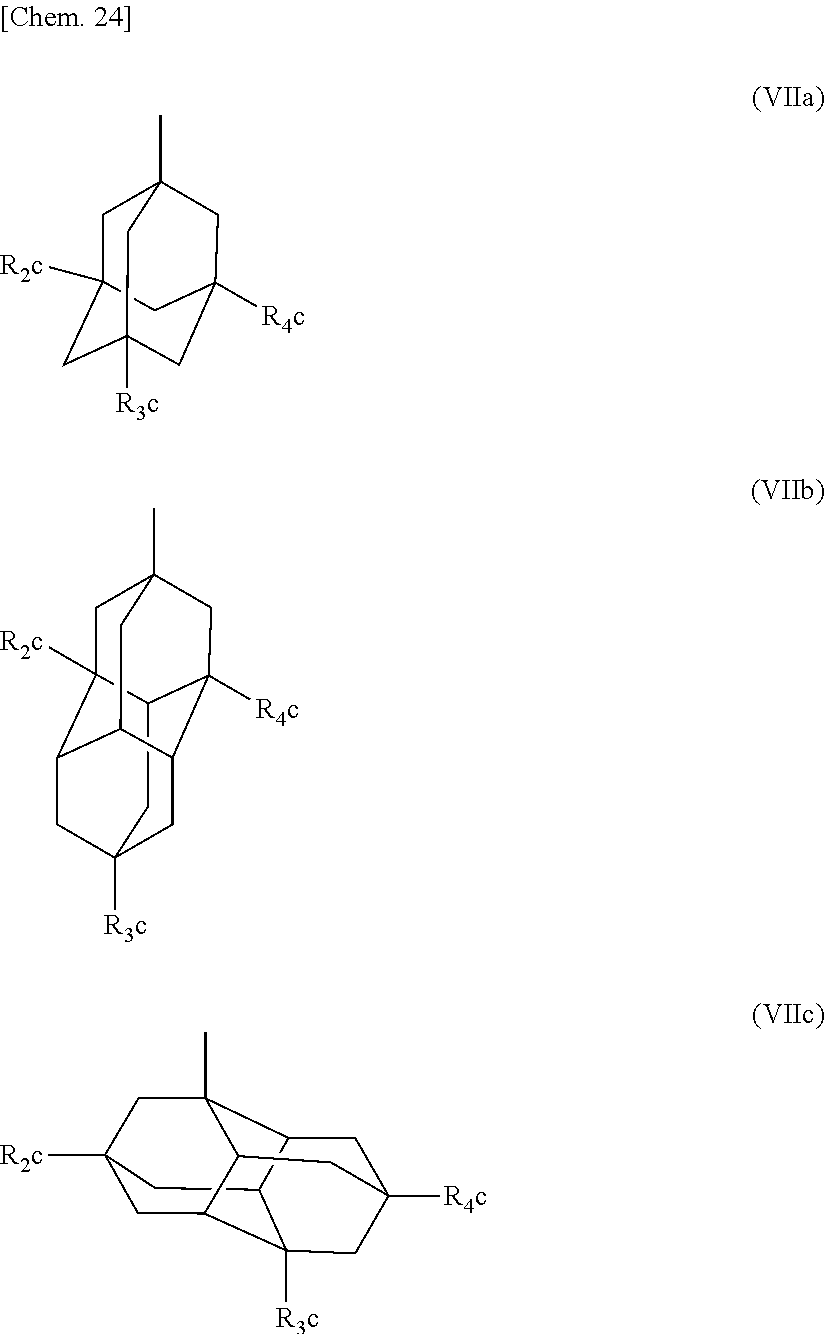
C1C2([R4c])CC3(C)CC1([R2c])CC([R3c])(C2)C3.C12CC3([R3c])CC4C1([R4c])CC1(C)CC2([R2c])C(C3)C4C1.C12CC3([R2c])CC4C1([R3c])CC1([R4c])CC2C(C)(C3)C4C1
